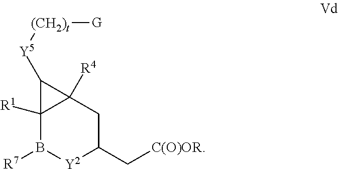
C12([R1])B([R7])[Y2]C(C[C(O)OR])CC1([R4])C2[Y5][(CH2)t][G]
